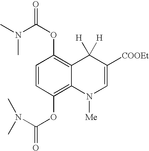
C1=CC(OC(N(C)C)=O)=C2C(=C1OC(N(C)C)=O)C([H])([H])C([COOEt])=CN2[Me]
